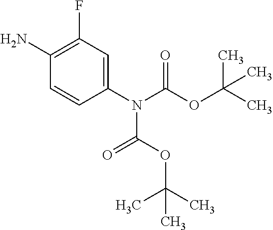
C1(N)=C(F)C=C(N(C(OC(C)(C)C)=O)C(OC(C)(C)C)=O)C=C1
